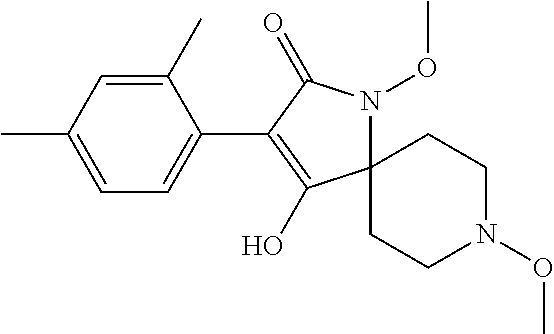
C12(N(OC)C(=O)C(C3=CC=C(C)C=C3C)=C1O)CCN(OC)CC2
